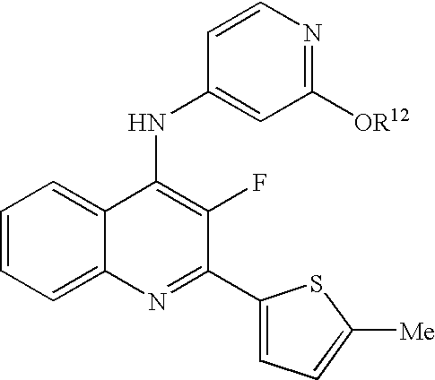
C1=CC=C2C(=C1)C(NC1=CC([OR12])=NC=C1)=C(F)C(C1=CC=C([Me])S1)=N2
